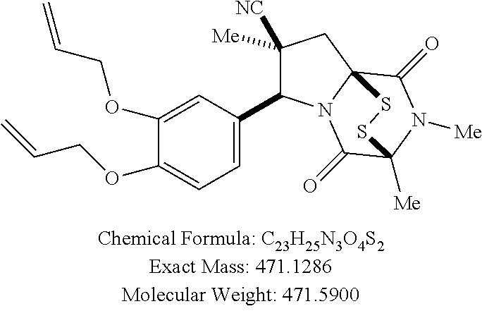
C1(OCC=C)=CC(C2C([Me])([NC])CC34N2C(=O)C([Me])(N([Me])C3=O)SS4)=CC=C1OCC=C
